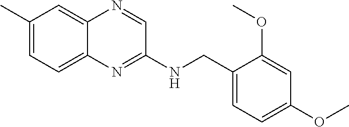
C1(C)=CC=C2C(=C1)N=CC(NCC1=CC=C(OC)C=C1OC)=N2
